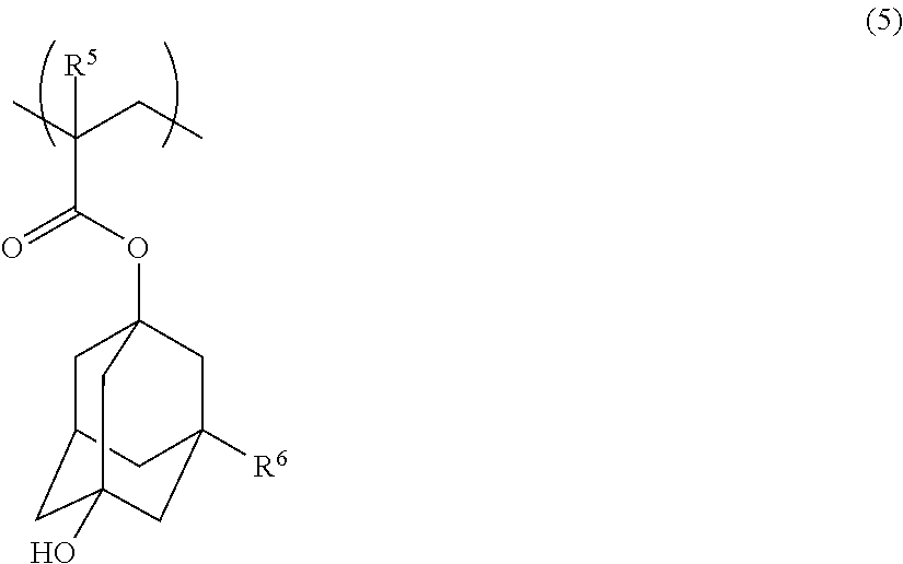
CC(CC)([R5])C(OC12CC3CC(O)(CC([R6])(C1)C3)C2)=O
